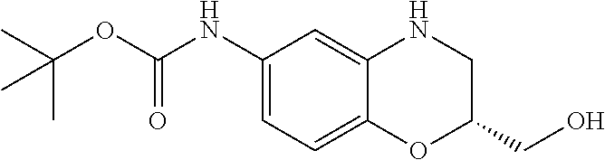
N(C(OC(C)(C)C)=O)C1=CC=C2C(=C1)NCC(CO)O2
